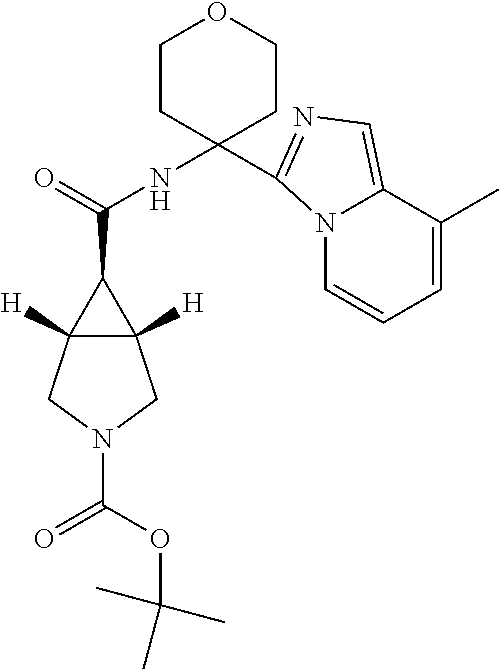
N12C=CC=C(C)C1=CN=C2C1(NC(=O)C2C3([H])C2([H])CN(C(OC(C)(C)C)=O)C3)CCOCC1
